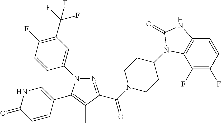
N1(C2=CC(C(F)(F)F)=C(F)C=C2)N=C(C(N2CCC(N3C4=C(C=CC(F)=C4F)NC3=O)CC2)=O)C(C)=C1C1=CNC(=O)C=C1
